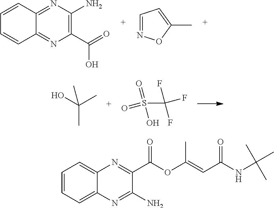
C1=CC2=NC(N)=C(C(=O)O)N=C2C=C1.C1=NOC(C)=C1.C(C)(O)(C)C.S(=O)(=O)(O)C(F)(F)F.C12=CC=CC=C1N=C(N)C(C(OC(=CC(NC(C)(C)C)=O)C)=O)=N2
